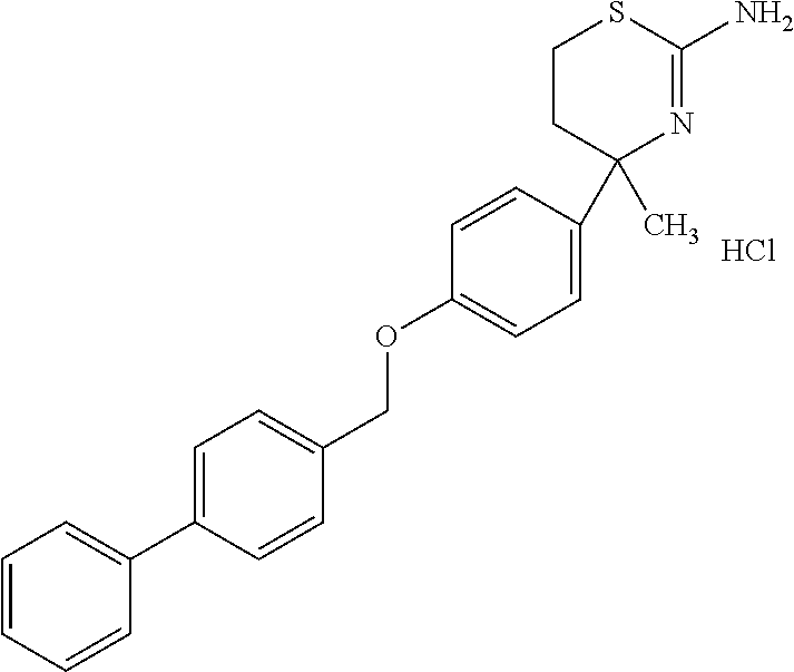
C1=CC(C2(C)N=C(N)SCC2)=CC=C1OCC1=CC=C(C2=CC=CC=C2)C=C1.Cl
